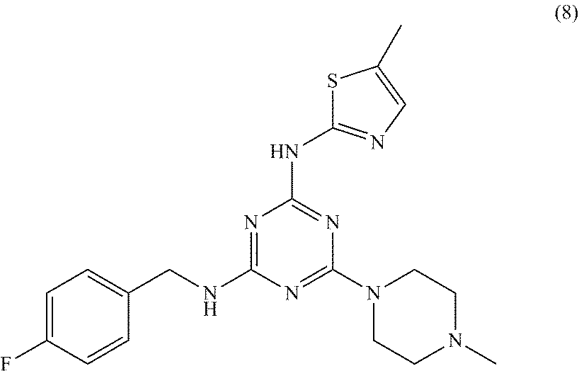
C1=C(F)C=CC(CNC2=NC(NC3=NC=C(C)S3)=NC(N3CCN(C)CC3)=N2)=C1
